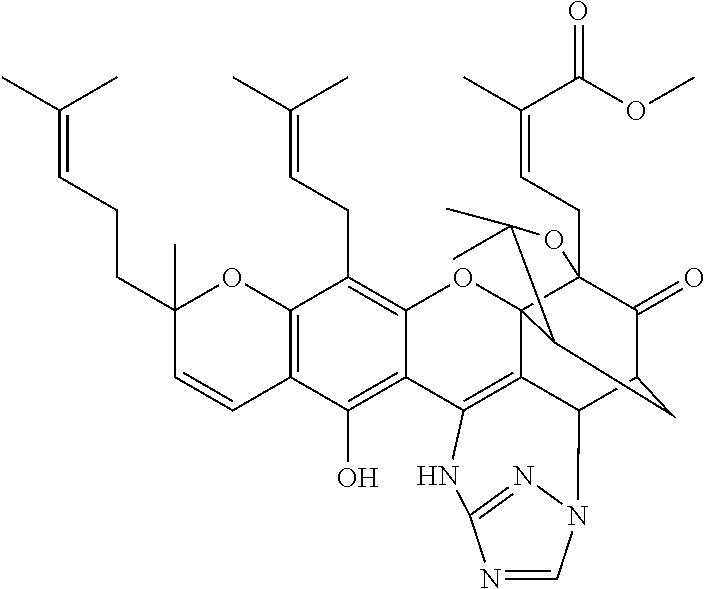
C12=C(C=CC(CCC=C(C)C)(C)O1)C(O)=C1C(=C2CC=C(C)C)OC23C4(CC=C(C)C(OC)=O)C(=O)C(CC2C(C)(C)O4)C2C3=C1NC1=NN2C=N1
